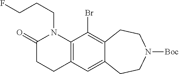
C12=C(C(Br)=C3C(=C1)CCN([Boc])CC3)N(CCCF)C(=O)CC2
